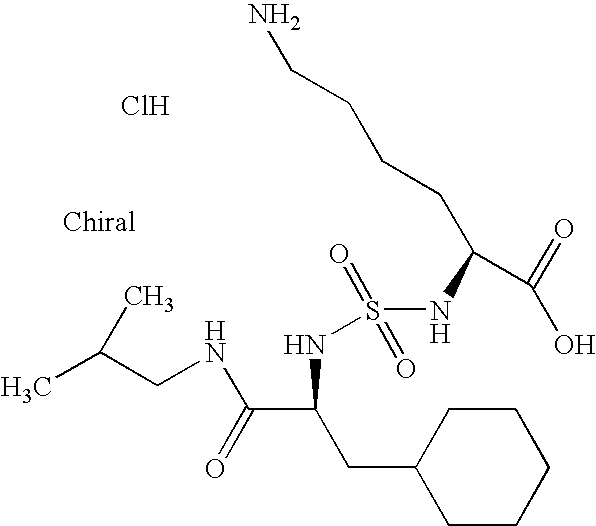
Cl.O=C(C(CC1CCCCC1)NS(=O)(=O)NC(CCCCN)C(=O)O)NCC(C)C
